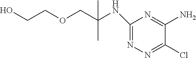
C1(NC(COCCO)(C)C)=NN=C(Cl)C(N)=N1
